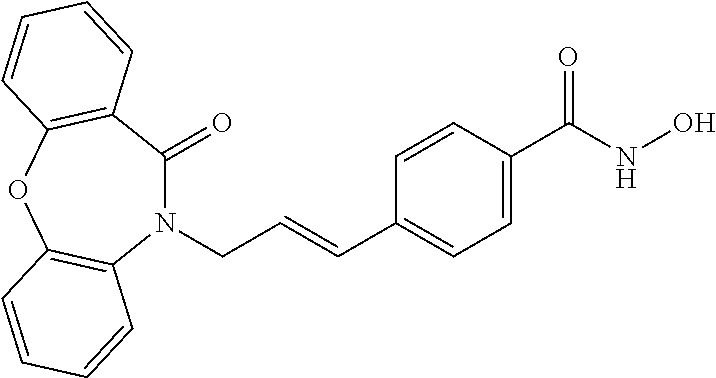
N1(CC=CC2=CC=C(C(NO)=O)C=C2)C(=O)C2=C(OC3=C1C=CC=C3)C=CC=C2
